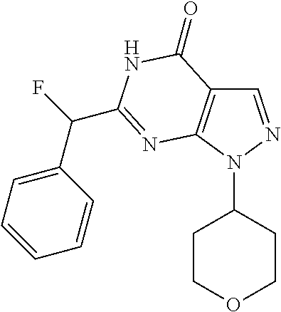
C1=NN(C2CCOCC2)C2=C1C(=O)NC(C(C1=CC=CC=C1)F)=N2
